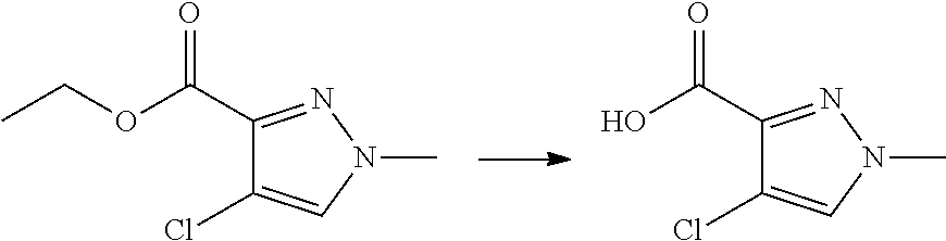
C1(C(OCC)=O)=NN(C)C=C1Cl.C1(C(O)=O)=NN(C)C=C1Cl
